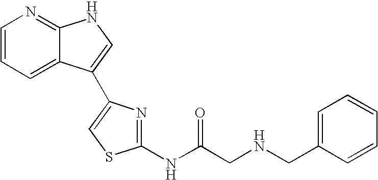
C1=CN=C2C(=C1)C(C1=CSC(NC(CNCC3=CC=CC=C3)=O)=N1)=CN2
